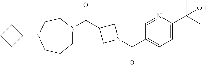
C1N(C(C2CN(C(C3=CC=C(C(C)(C)O)N=C3)=O)C2)=O)CCN(C2CCC2)CC1
